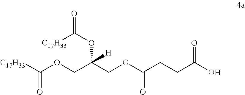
C(OCC(COC(CCC(O)=O)=O)(OC(=O)[C17H33])[H])([C17H33])=O
